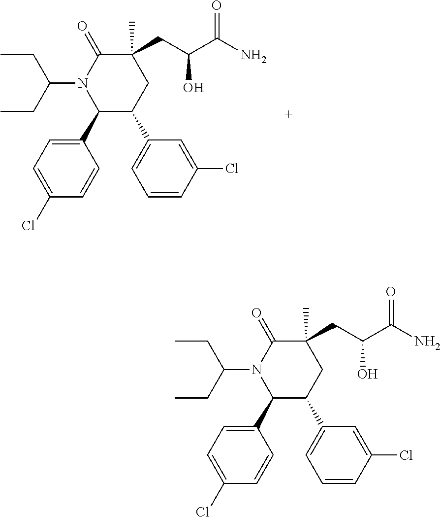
C1(C2=CC=C(Cl)C=C2)C(C2=CC=CC(Cl)=C2)CC(CC(C(N)=O)O)(C)C(=O)N1C(CC)CC.C1(C2=CC=C(Cl)C=C2)C(C2=CC=CC(Cl)=C2)CC(CC(C(N)=O)O)(C)C(=O)N1C(CC)CC
